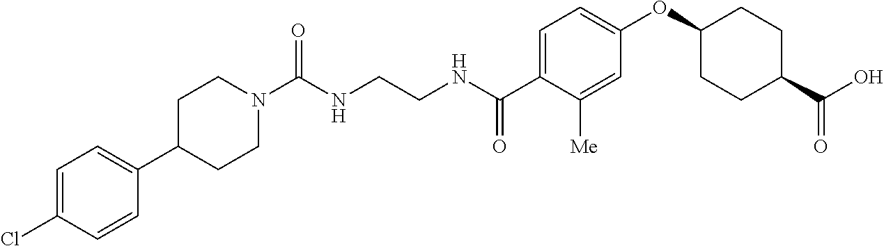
C(NCCNC(C1=CC=C(OC2CCC(C(O)=O)CC2)C=C1[Me])=O)(=O)N1CCC(C2=CC=C(Cl)C=C2)CC1
